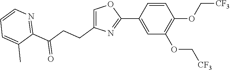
C1(C2=CC(OC[CF3])=C(OC[CF3])C=C2)=NC(CCC(C2=NC=CC=C2C)=O)=CO1
